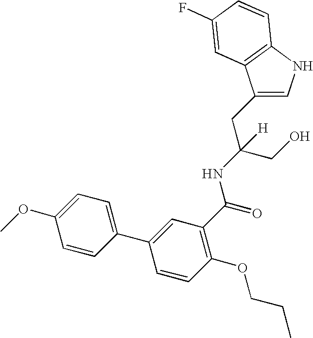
C1(CC(CO)(NC(=O)C2=C(OCCC)C=CC(C3=CC=C(OC)C=C3)=C2)[H])=CNC2=C1C=C(F)C=C2
